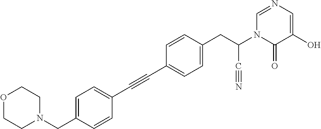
C(C1=CC=C(CC(N2C(=O)C(O)=CN=C2)C#N)C=C1)#CC1=CC=C(CN2CCOCC2)C=C1
